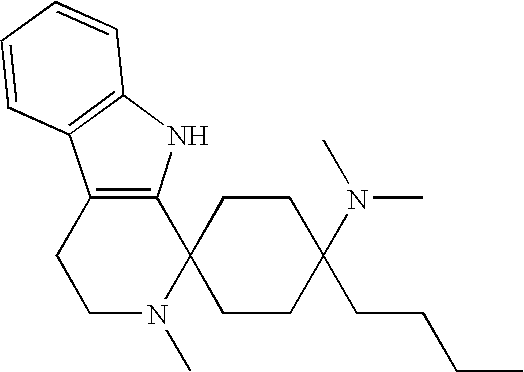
C1N(C)C2(C3=C(C1)C1=C(N3)C=CC=C1)CCC(CCCC)(N(C)C)CC2
